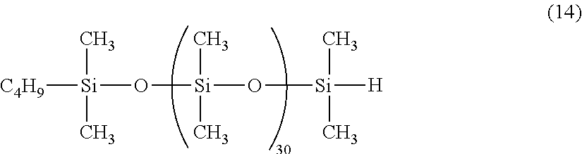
[C4H9][Si](O[Si](O[Si](C)(C)[H])(C)C)(C)C
